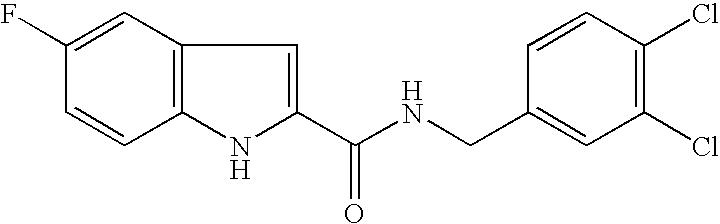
C12=C(C=C(F)C=C1)C=C(C(NCC1=CC(Cl)=C(Cl)C=C1)=O)N2
